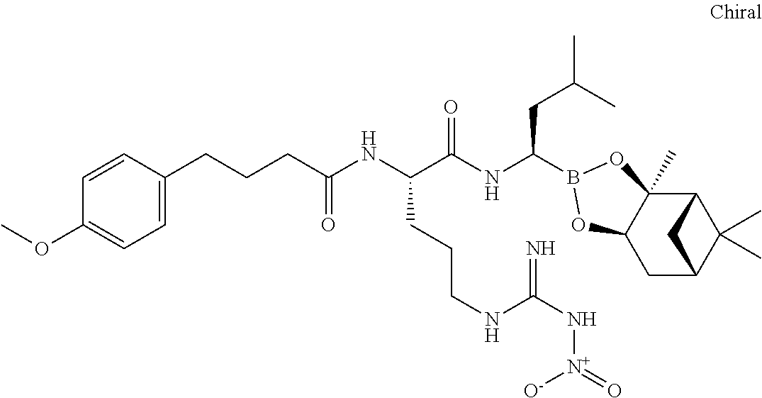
C12C3(C)C(CC(C1(C)C)C2)OB(C(NC(C(NC(CCCC1=CC=C(OC)C=C1)=O)CCCNC(N[N+]([O-])=O)=N)=O)CC(C)C)O3
